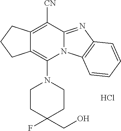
Cl.C1CC(CO)(F)CCN1C1=C2C(=C([CN])C3=NC4=C(N13)C=CC=C4)CCC2
